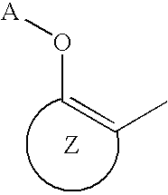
C(C)=CO[A]
